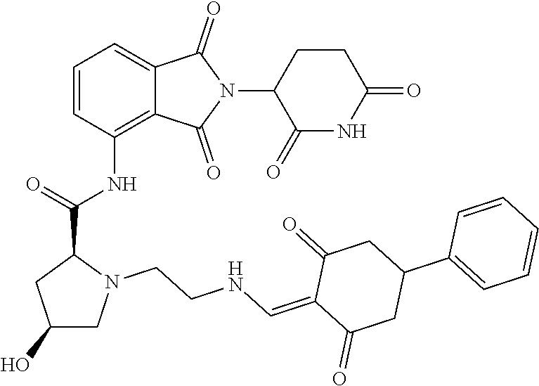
C1=CC(NC(=O)C2CC(O)CN2CCNC=C2C(=O)CC(C3=CC=CC=C3)CC2=O)=C2C(=C1)C(=O)N(C1C(=O)NC(=O)CC1)C2=O
